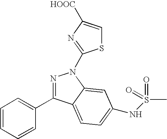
N1=C(C2=CC=CC=C2)C2=CC=C(NS(=O)(C)=O)C=C2N1C1=NC([HOOC])=CS1
